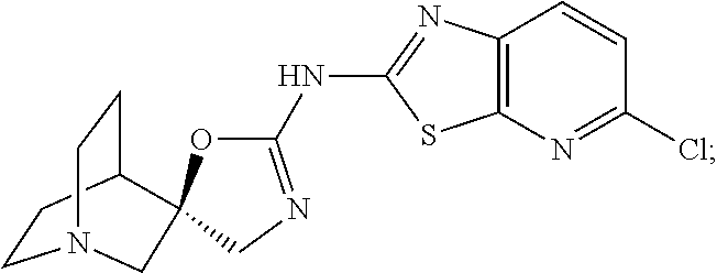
C1CC2CCN1CC21OC(NC2=NC3=C(S2)N=C(Cl)C=C3)=NC1
